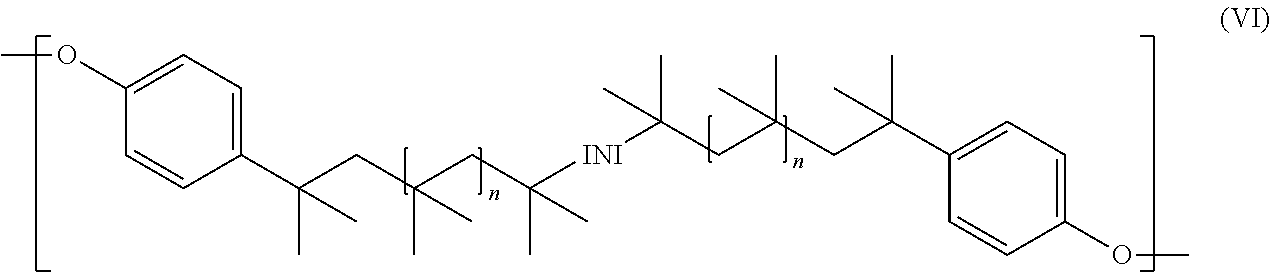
C1(C(CC(CC([INI]C(CC(CC(C2=CC=C(OC)C=C2)(C)C)(C)C)(C)C)(C)C)(C)C)(C)C)=CC=C(OC)C=C1
